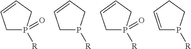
C1P(=O)([R])CC=C1.C1P([R])CC=C1.C1P(=O)([R])CC=C1.C1=CCCP1[R]
